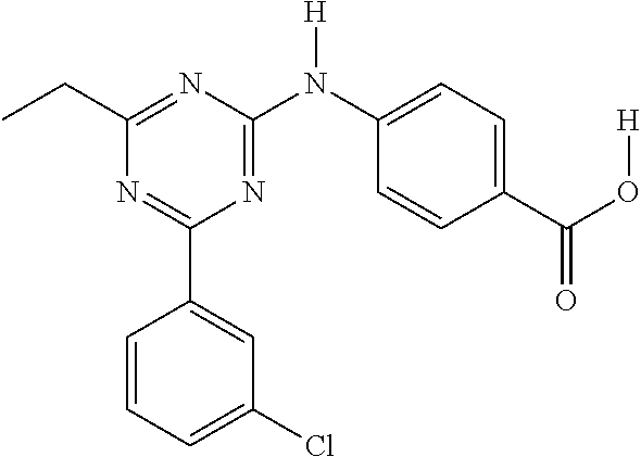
C1=CC=C(Cl)C=C1C1=NC(CC)=NC(N(C2=CC=C(C(O[H])=O)C=C2)[H])=N1
